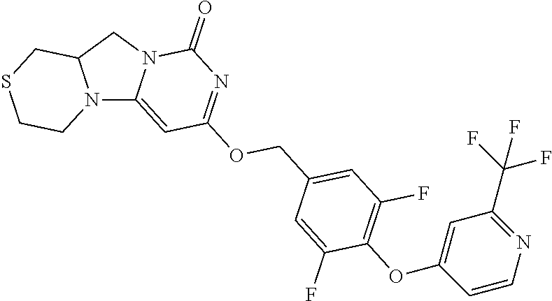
N12C3=CC(OCC4=CC(F)=C(OC5=CC(C(F)(F)F)=NC=C5)C(F)=C4)=NC(=O)N3CC1CSCC2
